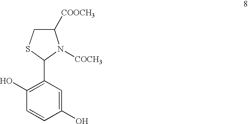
C1([COOCH3])CSC(C2=C(O)C=CC(O)=C2)N1[COCH3]
